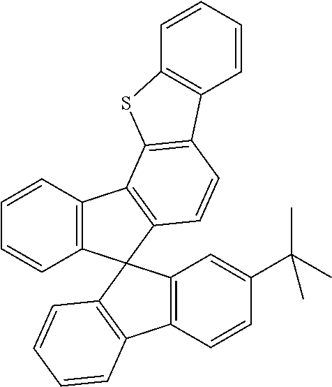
C1=CC2=C(C=C1)C1(C3=C2C2=C(C=C3)C3=C(S2)C=CC=C3)C2=C(C=CC(C(C)(C)C)=C2)C2=C1C=CC=C2
